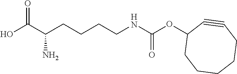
OC(C(CCCCNC(OC1CCCCCC#C1)=O)N)=O
